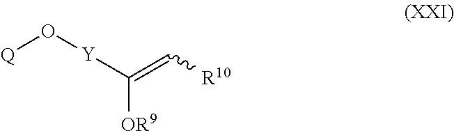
[Q]O[Y]C([OR9])=C[R10]
